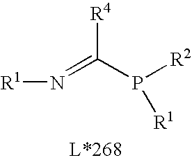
N(=C(P([R2])[R1])[R4])[R1]
